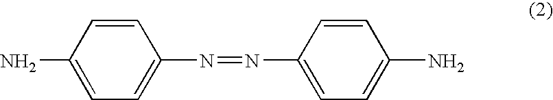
C1=C(N)C=CC(N=NC2=CC=C(N)C=C2)=C1
